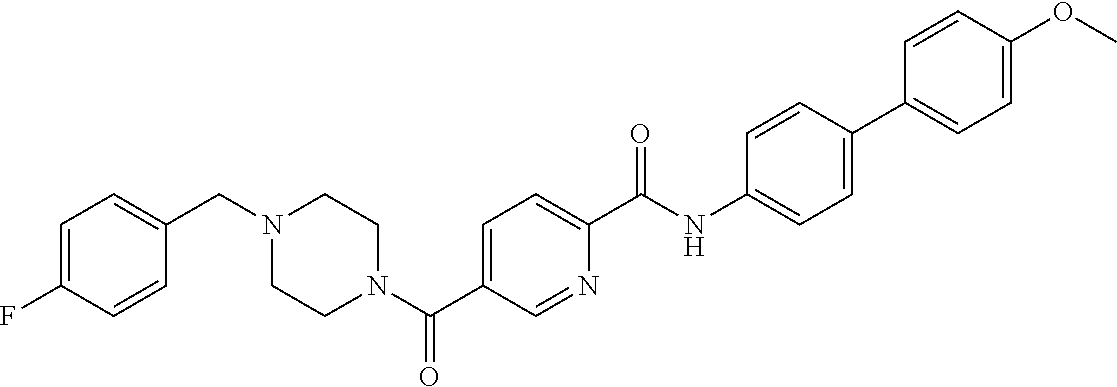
N(C(C1=CC=C(C(N2CCN(CC3=CC=C(F)C=C3)CC2)=O)C=N1)=O)C1=CC=C(C2=CC=C(OC)C=C2)C=C1
